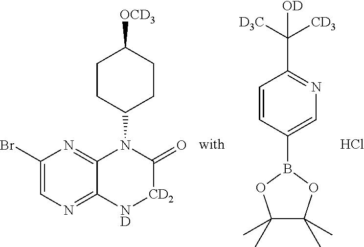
C1(Br)=CN=C2C(=N1)N(C1CCC([OCD3])CC1)C(=O)[CD2][ND]2.CC1(C)C(C)(C)OB(C2=CN=C(C([D3C])([CD3])[OD])C=C2)O1.Cl
